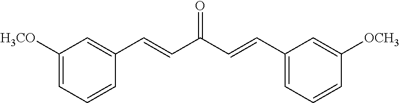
C1([OCH3])=CC(C=CC(=O)C=CC2=CC([H3CO])=CC=C2)=CC=C1
